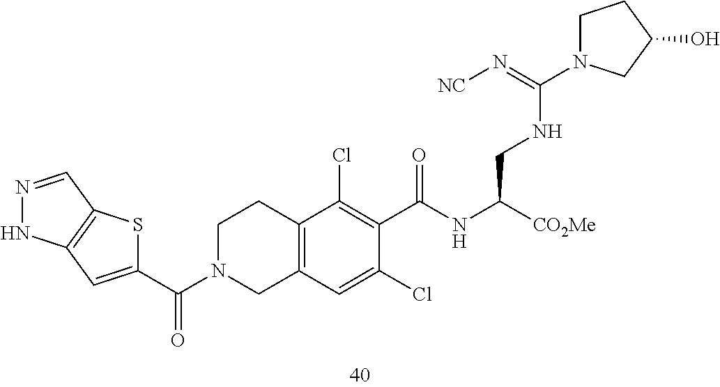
N(C(CNC(=N[NC])N1CCC(O)C1)[CO2Me])C(=O)C1=C(Cl)C2=C(C=C1Cl)CN(C(=O)C1=CC3=C(S1)C=NN3)CC2
